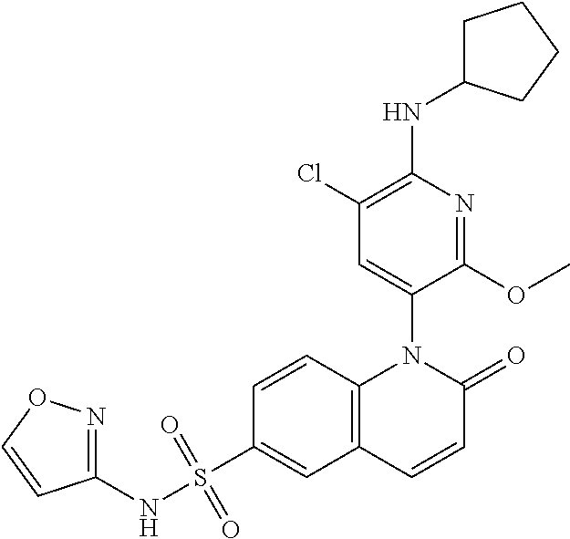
N1=C(OC)C(N2C3=C(C=C(S(NC4=NOC=C4)(=O)=O)C=C3)C=CC2=O)=CC(Cl)=C1NC1CCCC1
